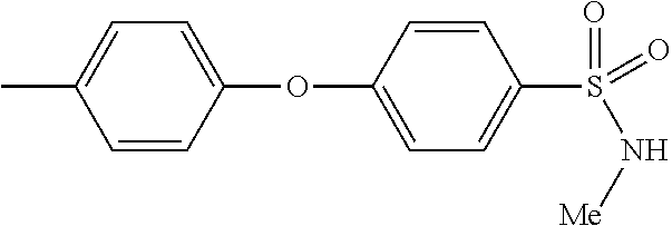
C1=CC(OC2=CC=C(C)C=C2)=CC=C1S(=O)(N[Me])=O
